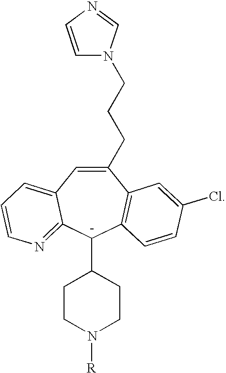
C1(CCCN2C=CN=C2)=CC2=CC=CN=C2C(C2CCN([R])CC2)C2=C1C=C(Cl)C=C2.[-]
